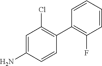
C1=C(N)C=CC(C2=C(F)C=CC=C2)=C1Cl
